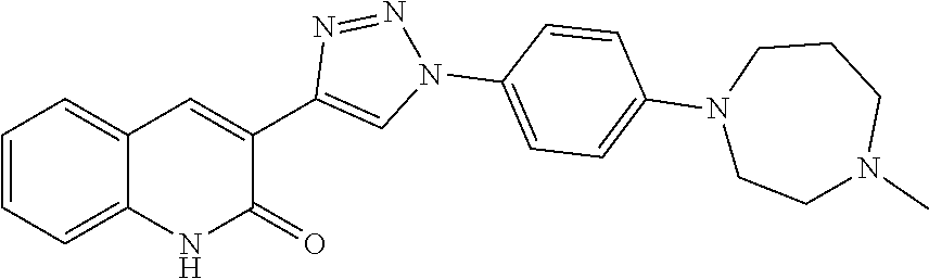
C1=CC=C2C(=C1)C=C(C1=CN(C3=CC=C(N4CCN(C)CCC4)C=C3)N=N1)C(=O)N2
